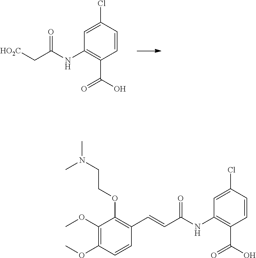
[HO2C]CC(NC1=C(C(=O)O)C=CC(Cl)=C1)=O.COC1=C(OC)C=CC(C=CC(NC2=C(C(=O)O)C=CC(Cl)=C2)=O)=C1OCCN(C)C
